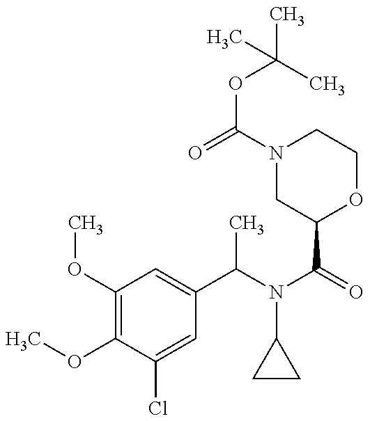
ClC1=CC(C(N(C(=O)C2OCCN(C(=O)OC(C)(C)C)C2)C2CC2)C)=CC(OC)=C1OC
